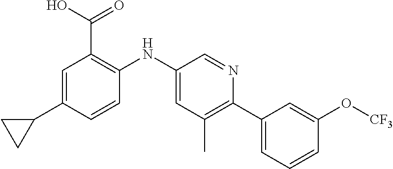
C1=C(C2CC2)C=CC(NC2=CC(C)=C(C3=CC=CC(O[CF3])=C3)N=C2)=C1C(O)=O
